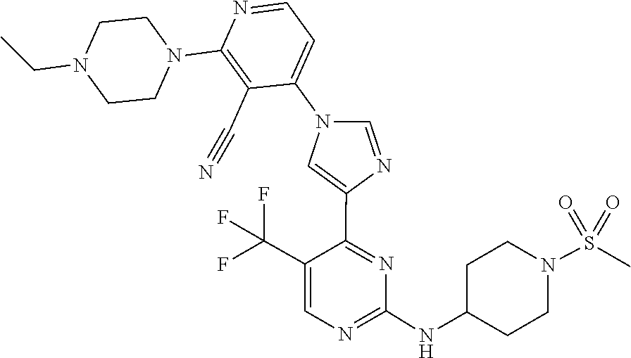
C1(NC2CCN(S(=O)(=O)C)CC2)=NC=C(C(F)(F)F)C(C2=CN(C3=CC=NC(N4CCN(CC)CC4)=C3C#N)C=N2)=N1
